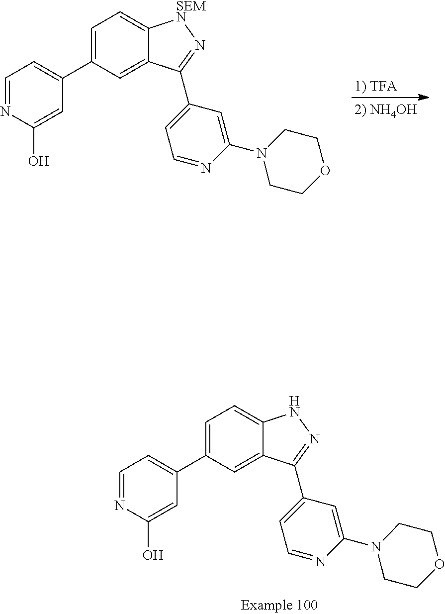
C1(C2=CC=C3C(=C2)C(C2=CC=NC(N4CCOCC4)=C2)=NN3)=CC=NC(O)=C1.C1(C2=CC=C3C(=C2)C(C2=CC=NC(N4CCOCC4)=C2)=N[SEMN]3)=CC=NC(O)=C1
